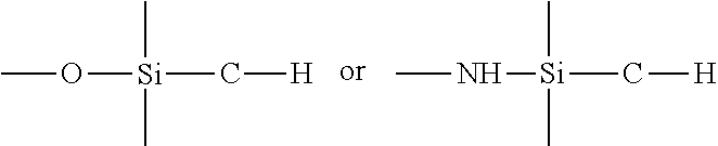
CO[Si](C[H])(C)C.CN[Si](C[H])(C)C
